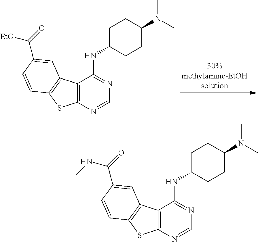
C12=C(N=CN=C1NC1CCC(N(C)C)CC1)SC1=C2C=C(C([EtO])=O)C=C1.C12=C(N=CN=C1NC1CCC(N(C)C)CC1)SC1=C2C=C(C(NC)=O)C=C1
